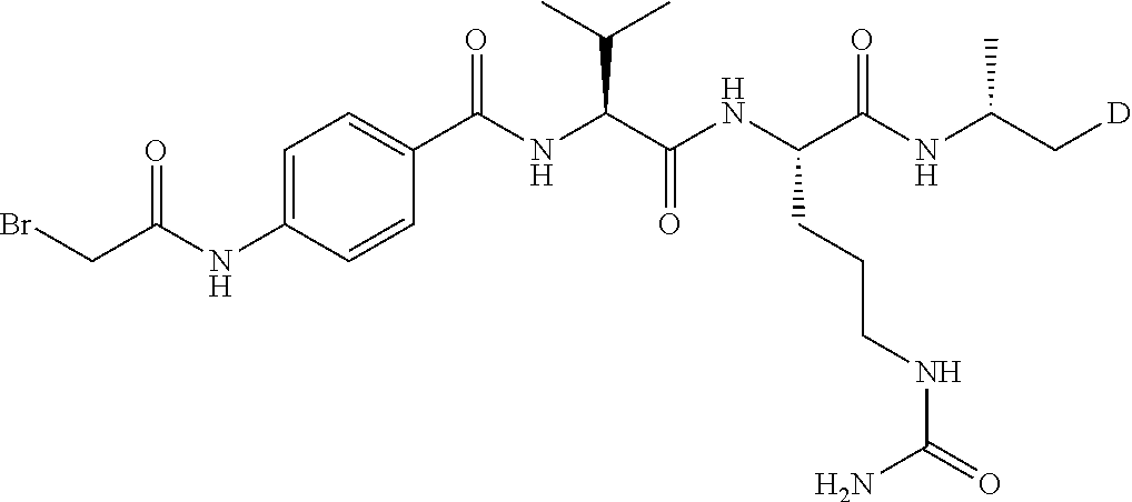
C1=C(NC(CBr)=O)C=CC(C(NC(C(NC(C(NC(C[D])C)=O)CCCNC(=O)N)=O)C(C)C)=O)=C1
